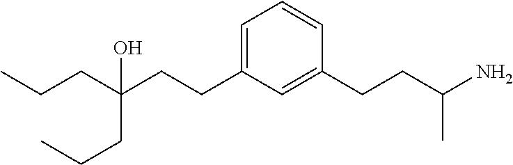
C1=C(CCC(CCC)(CCC)O)C=C(CCC(N)C)C=C1
